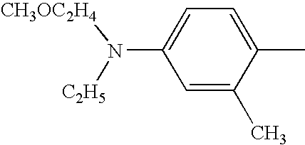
C1=C(C)C(C)=CC=C1N([CH3OC2H4])[C2H5]
